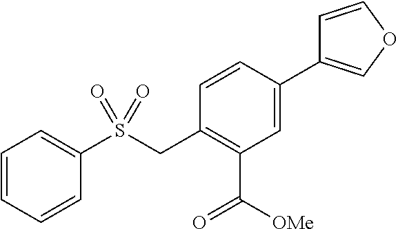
C1=CC=CC(S(CC2=C(C(=O)[OMe])C=C(C3=COC=C3)C=C2)(=O)=O)=C1
